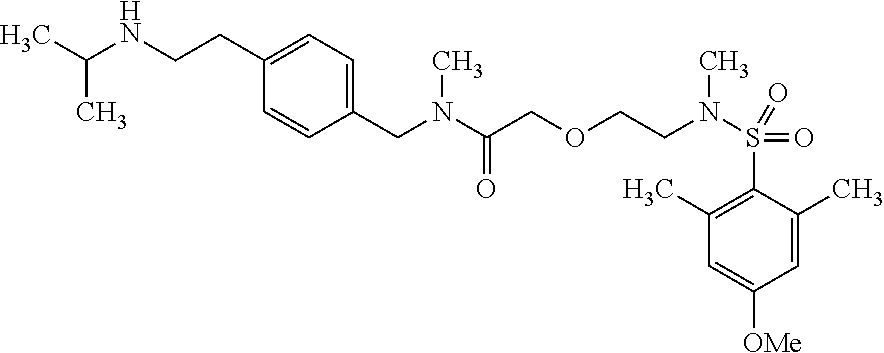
C1(CCNC(C)C)=CC=C(CN(C(COCCN(S(C2=C(C)C=C([OMe])C=C2C)(=O)=O)C)=O)C)C=C1
